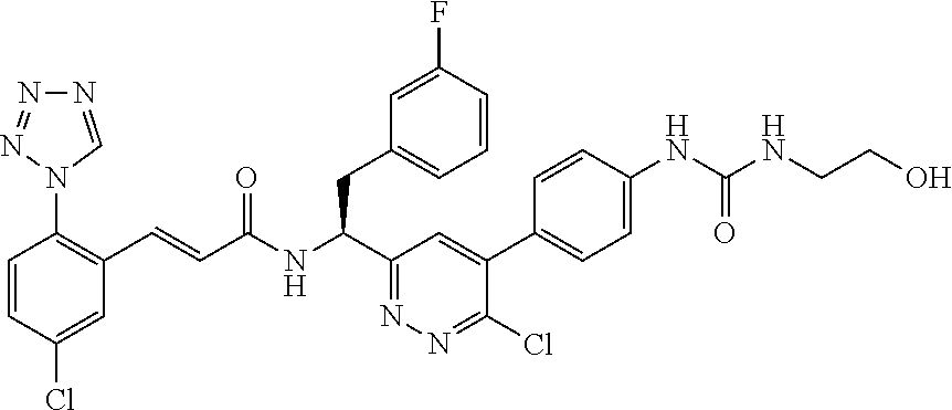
N1=CN(C2=C(C=CC(NC(C3=NN=C(Cl)C(C4=CC=C(NC(NCCO)=O)C=C4)=C3)CC3=CC=CC(F)=C3)=O)C=C(Cl)C=C2)N=N1
